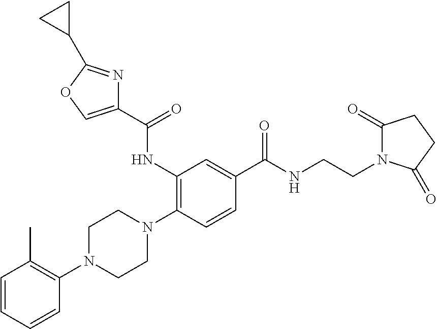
C1=CC=CC(N2CCN(C3=C(NC(C4=COC(C5CC5)=N4)=O)C=C(C(NCCN4C(=O)CCC4=O)=O)C=C3)CC2)=C1C
